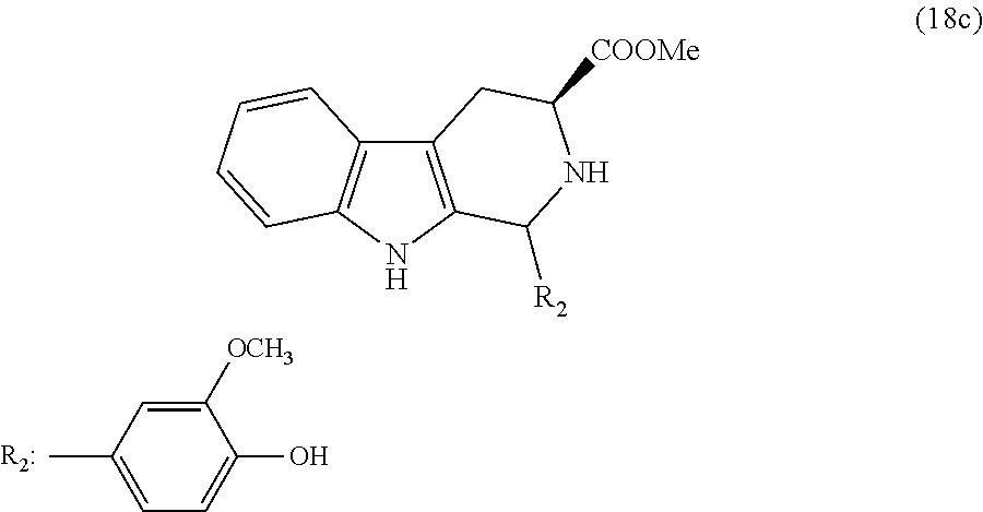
C1([OCH3])=CC(C)=CC=C1O.C12=C(NC3=C1C=CC=C3)C([R2])NC([COOMe])C2
